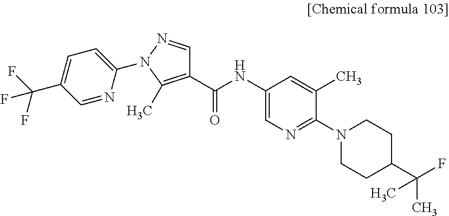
C1(C(F)(F)F)=CC=C(N2N=CC(C(NC3=CN=C(N4CCC(C(C)(F)C)CC4)C(C)=C3)=O)=C2C)N=C1
